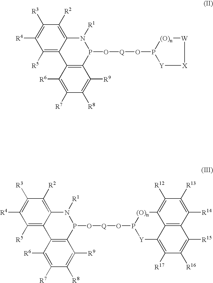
C1([R5])=C2C(=C([R2])C([R3])=C1[R4])N([R1])P(O[Q]OP1[Y]C3=C([R17])C([R16])=C([R15])C4=C3C(=C([R12])C([R13])=C4[R14])[(O)n]1)C1=C2C([R6])=C([R7])C([R8])=C1[R9].C1([R5])=C2C(=C([R2])C([R3])=C1[R4])N([R1])P(O[Q]OP1[(O)n][W][X][Y]1)C1=C2C([R6])=C([R7])C([R8])=C1[R9]
